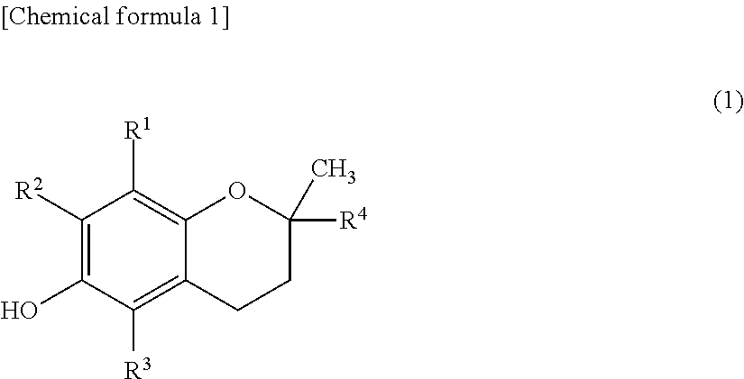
C1([R2])=C(O)C([R3])=C2C(=C1[R1])OC([R4])(C)CC2
